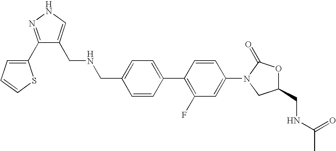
C1=C(CNCC2=CNN=C2C2=CC=CS2)C=CC(C2=C(F)C=C(N3CC(CNC(C)=O)OC3=O)C=C2)=C1
